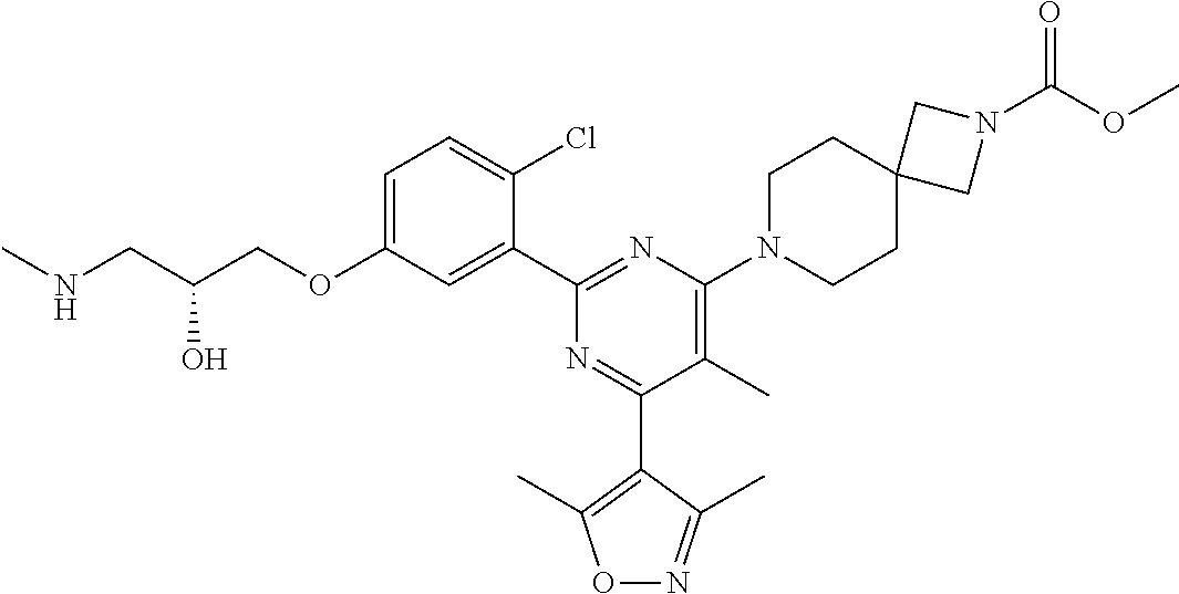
C1=C(OCC(CNC)O)C=C(C2=NC(N3CCC4(CC3)CN(C(OC)=O)C4)=C(C)C(C3=C(C)ON=C3C)=N2)C(Cl)=C1
